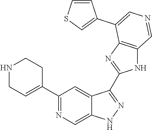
C1(C2=CCNCC2)=NC=C2C(=C1)C(C1=NC3=C(N1)C=NC=C3C1=CSC=C1)=NN2
